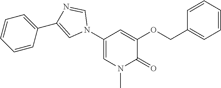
C1(N2C=NC(C3=CC=CC=C3)=C2)=CN(C)C(=O)C(OCC2=CC=CC=C2)=C1
